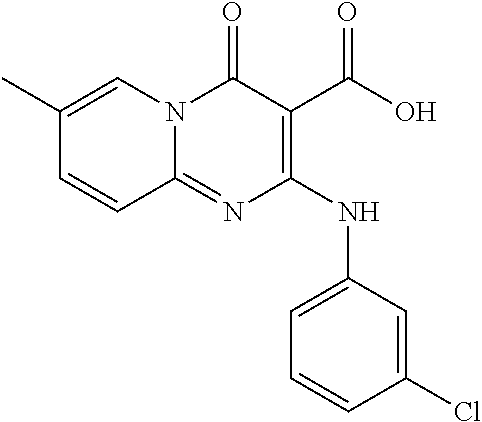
C1(C)=CN2C(=NC(NC3=CC=CC(Cl)=C3)=C(C(=O)O)C2=O)C=C1
